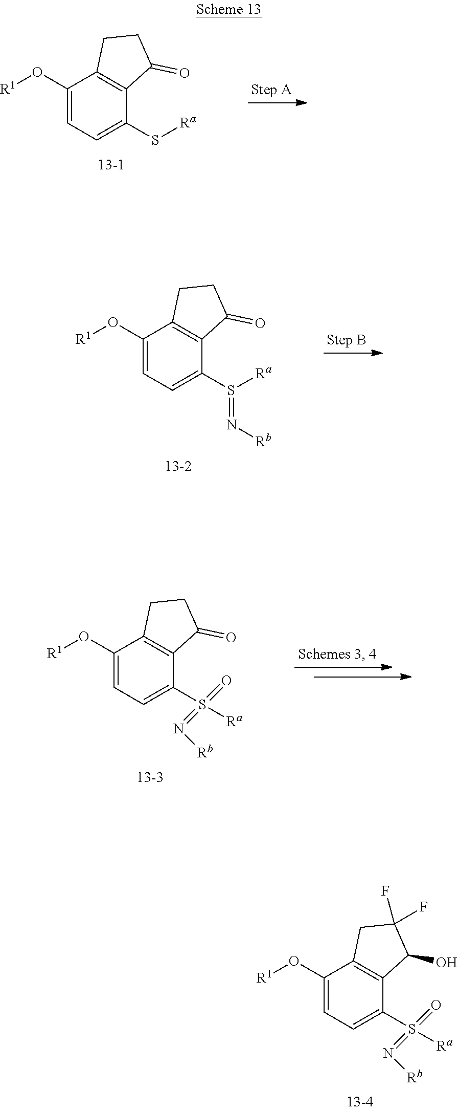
C1(O[R1])=CC=C(S[Ra])C2=C1CCC2=O.C1(O[R1])=CC=C(S([Ra])=N[Rb])C2=C1CCC2=O.C1(O[R1])=CC=C(S(=O)(=N[Rb])[Ra])C2=C1CC(F)(F)C2O.C1(O[R1])=CC=C(S(=O)(=N[Rb])[Ra])C2=C1CCC2=O
